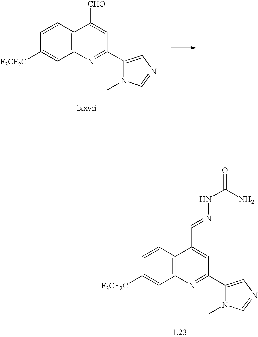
C1([F3CF2C])=CC2=C(C=C1)C([CHO])=CC(C1=CN=CN1C)=N2.C1([F3CF2C])=CC2=C(C=C1)C(C=NNC(=O)N)=CC(C1=CN=CN1C)=N2
